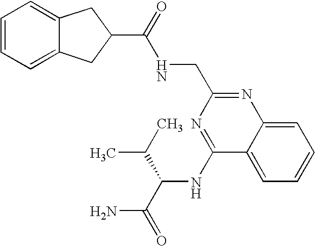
C1=C2C(=CC=C1)C(NC(C(C)C)C(N)=O)=NC(CNC(=O)C1CC3=CC=CC=C3C1)=N2
